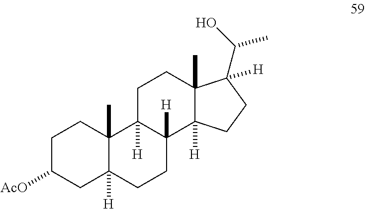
C1C([AcO])CC2([H])C(C)(C1)C1([H])C([H])(CC2)C2([H])C(C)(CC1)C(C(O)C)([H])CC2
